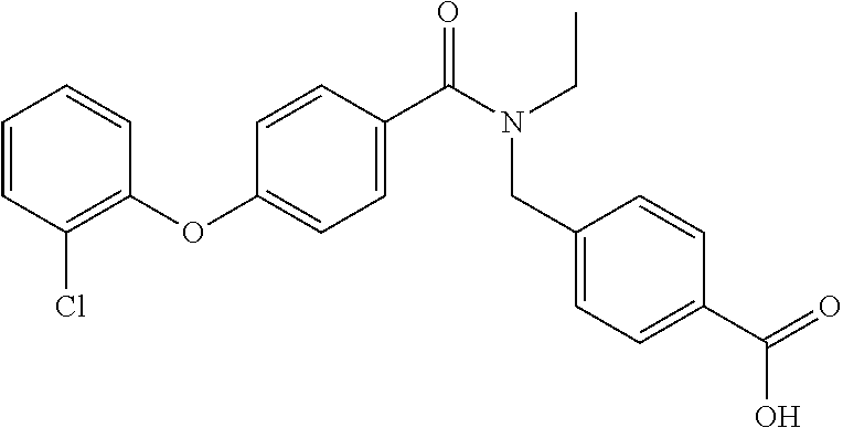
C1(OC2=CC=C(C(N(CC)CC3=CC=C(C(=O)O)C=C3)=O)C=C2)=C(Cl)C=CC=C1
